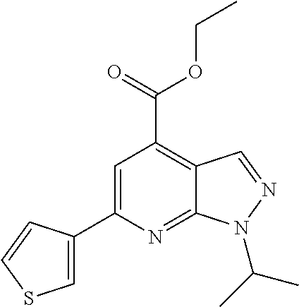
C1=C(C2=CC(C(=O)OCC)=C3C(=N2)N(C(C)C)N=C3)C=CS1
